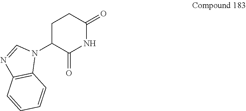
N1(C2C(=O)NC(=O)CC2)C=NC2=C1C=CC=C2
